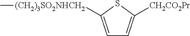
C1=C([(CH2)3SO2NHCH2]C)SC([CH2CO2Pr])=C1
